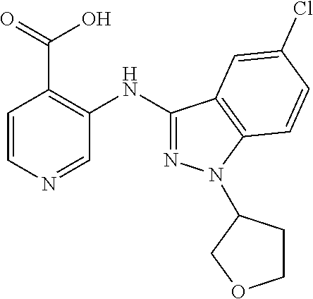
C1=CN=CC(NC2=NN(C3CCOC3)C3=C2C=C(Cl)C=C3)=C1C(=O)O
